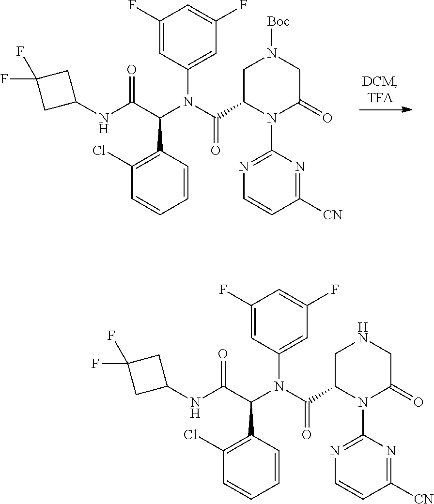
C1(C(C(NC2CC(F)(F)C2)=O)N(C(C2N(C3=NC=CC([CN])=N3)C(=O)CNC2)=O)C2=CC(F)=CC(F)=C2)=C(Cl)C=CC=C1.C1(C(C(NC2CC(F)(F)C2)=O)N(C(C2N(C3=NC=CC([CN])=N3)C(=O)CN([Boc])C2)=O)C2=CC(F)=CC(F)=C2)=C(Cl)C=CC=C1
